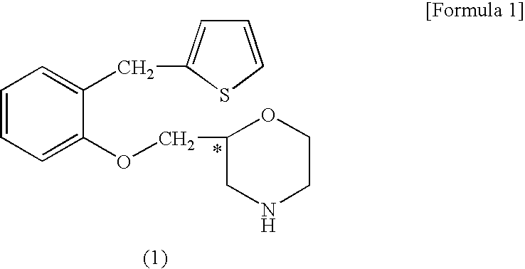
C1=CC=C(OCC2CNCCO2)C(CC2=CC=CS2)=C1
